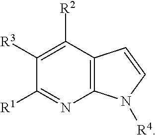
C1([R1])=NC2=C(C([R2])=C1[R3])C=CN2[R4]
